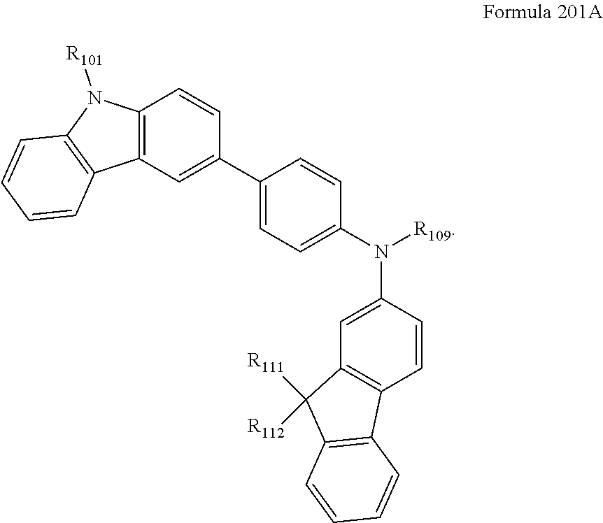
C12=C(C=C(C3=CC=C(N(C4=CC5=C(C=C4)C4=C(C5([R111])[R112])C=CC=C4)[R109])C=C3)C=C1)C1=C(N2[R101])C=CC=C1
